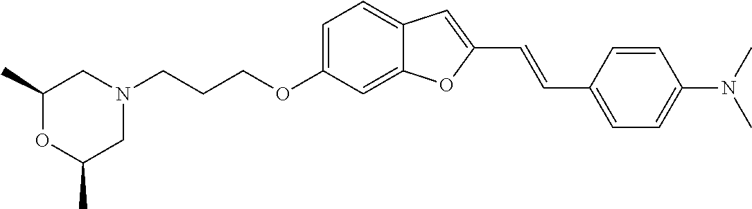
C1=C(OCCCN2CC(C)OC(C)C2)C=C2C(=C1)C=C(C=CC1=CC=C(N(C)C)C=C1)O2
